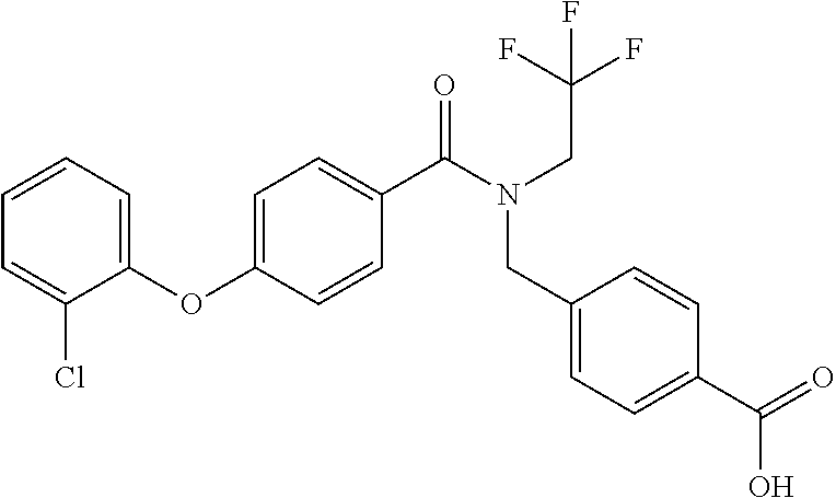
C1(OC2=CC=C(C(N(CC(F)(F)F)CC3=CC=C(C(=O)O)C=C3)=O)C=C2)=CC=CC=C1Cl
